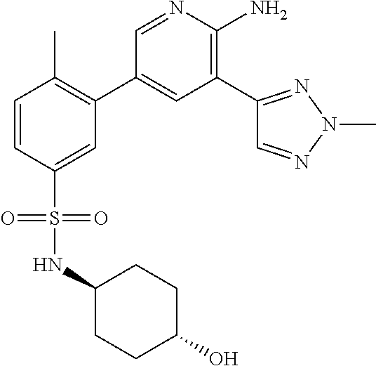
C1=CC(S(=O)(=O)NC2CCC(O)CC2)=CC(C2=CC(C3=NN(C)N=C3)=C(N)N=C2)=C1C
